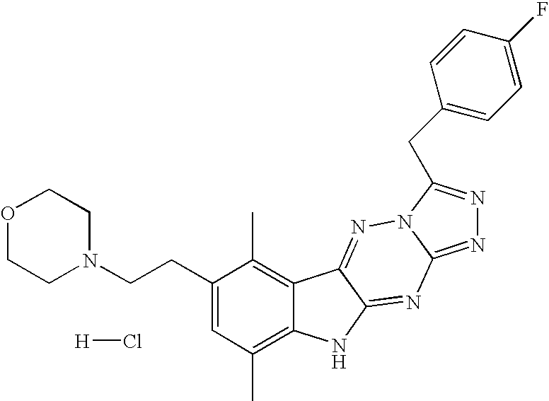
C1(CCN2CCOCC2)=CC(C)=C2C(=C1C)C1=NN3C(=NN=C3CC3=CC=C(F)C=C3)N=C1N2.[H]Cl
